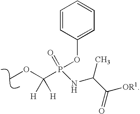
COC([H])([H])P(NC(C([OR1])=O)C)(OC1=CC=CC=C1)=O
